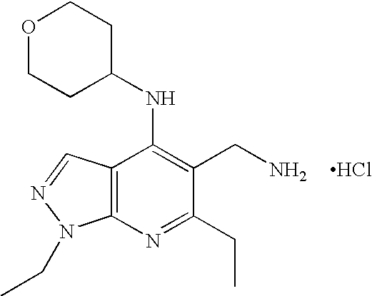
C12=C(N=C(CC)C(CN)=C1NC1CCOCC1)N(CC)N=C2.Cl
